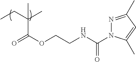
CCC(C)(C(OCCNC(N1N=C(C)C=C1C)=O)=O)C
